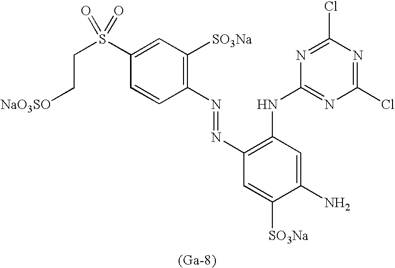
C1(S(CC[OSO3Na])(=O)=O)=CC([SO3Na])=C(N=NC2=C(NC3=NC(Cl)=NC(Cl)=N3)C=C(N)C([SO3Na])=C2)C=C1.[(Ga-8)]
